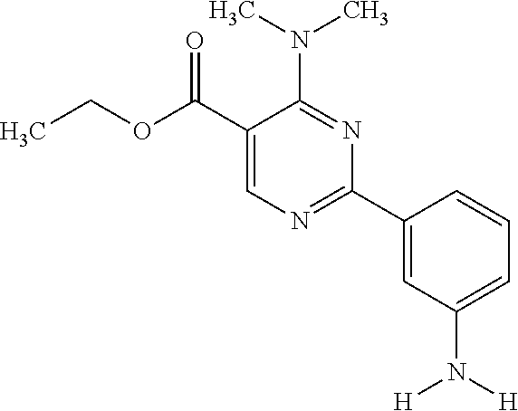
CCOC(C1=CN=C(C2=CC(N([H])[H])=CC=C2)N=C1N(C)C)=O
